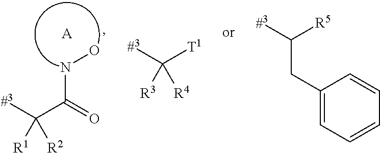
[#3]C(C(NO)=O)([R1])[R2].[A].[#3]C([T1])([R3])[R4].[#3]C([R5])CC1=CC=CC=C1
